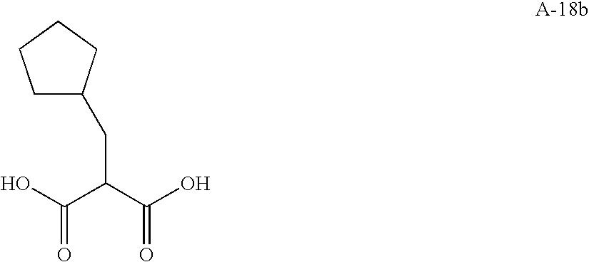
OC(C(C(O)=O)CC1CCCC1)=O
